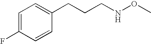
C1=C(F)C=CC(CCCNOC)=C1
